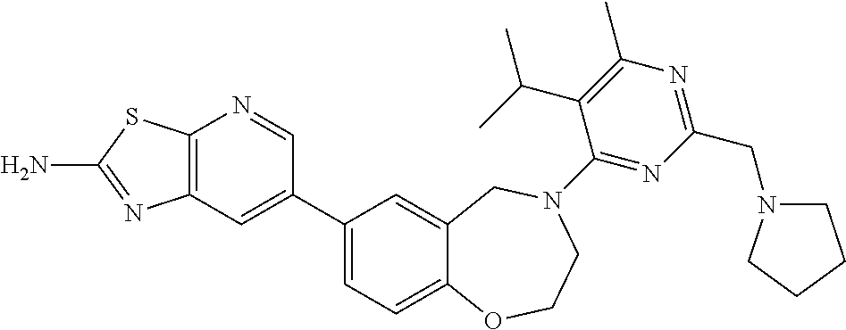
C12=C(C=C(C3=CC=C4C(=C3)CN(C3=NC(CN5CCCC5)=NC(C)=C3C(C)C)CCO4)C=N1)N=C(N)S2
